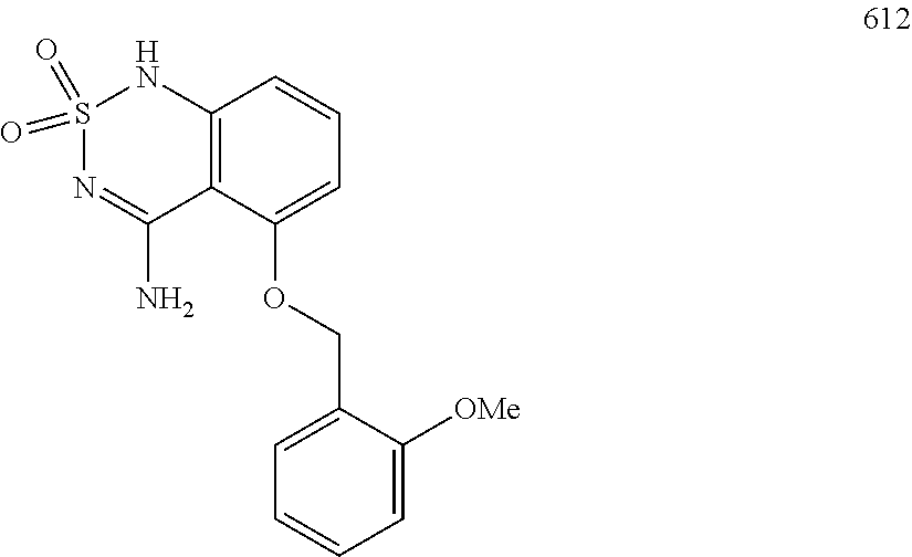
S1(=O)(=O)N=C(N)C2=C(N1)C=CC=C2OCC1=CC=CC=C1[OMe]
